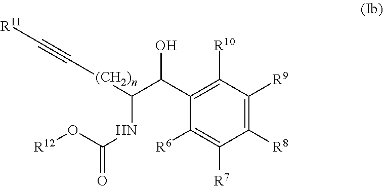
O(C(=O)NC(C(C1=C([R10])C([R9])=C([R8])C([R7])=C1[R6])O)[(CH2)n]C#C[R11])[R12]
